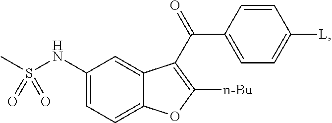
C1(NS(C)(=O)=O)=CC=C2C(=C1)C(C(=O)C1=CC=C([L])C=C1)=C([n-Bu])O2
